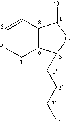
C1=CC2=C(CC1)C(CCCC)OC2=O
